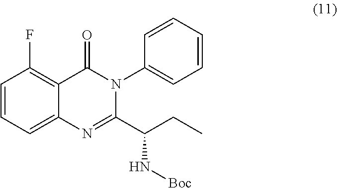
C1=CC(F)=C2C(=C1)N=C(C(CC)N[Boc])N(C1=CC=CC=C1)C2=O
